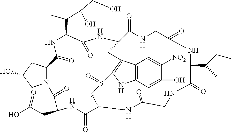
C12=C(C=C(O)C([NO2])=C1)NC1=C2CC2C(=O)NCC(=O)NC(C(C)CC)C(=O)NCC(=O)NC(CS1=O)C(=O)NC(CC(O)=O)C(=O)N1C(CC(O)C1)C(=O)NC(C(C)C(O)CO)C(=O)N2
